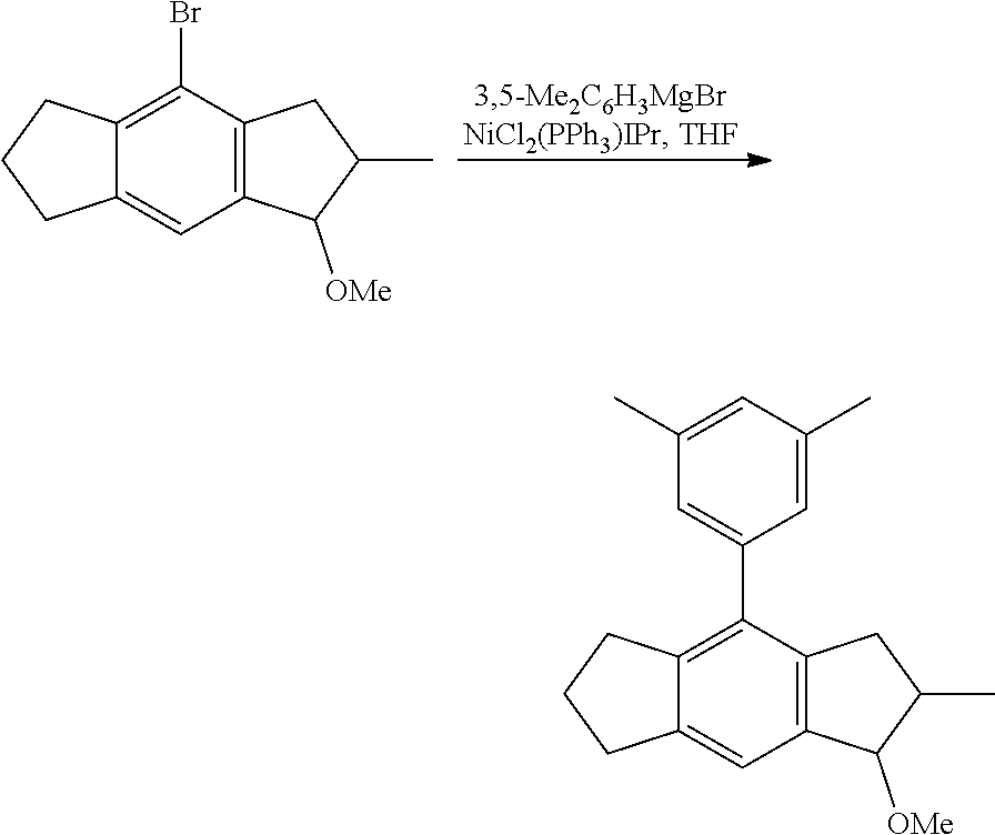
C12=CC3=C(C(Br)=C1CCC2)CC(C)C3[OMe].C12=CC3=C(C(C4=CC(C)=CC(C)=C4)=C1CCC2)CC(C)C3[OMe]
